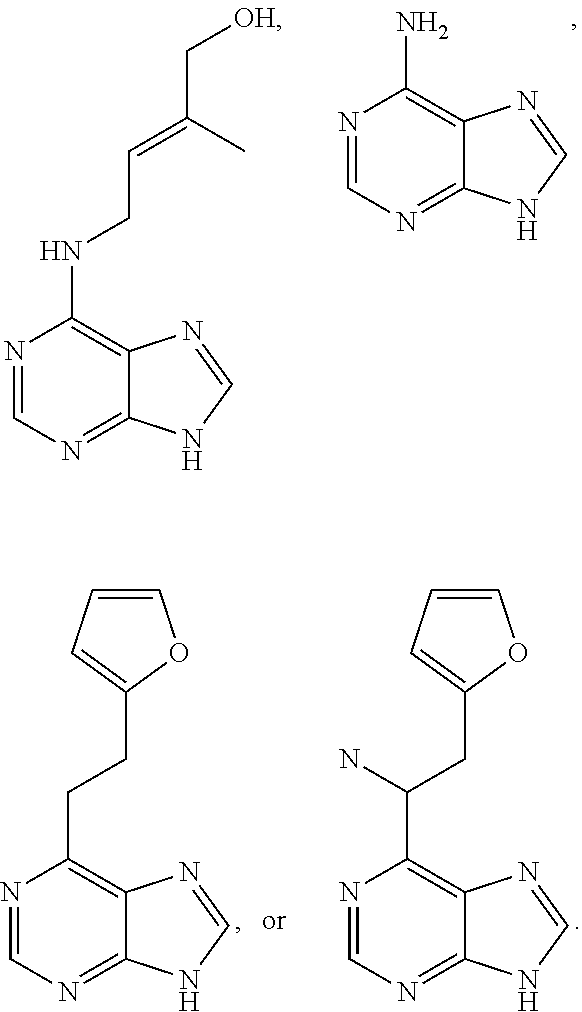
N1=CN=C2C(=C1NCC=C(C)C[OH])N=CN2.N1=CN=C2C(=C1N)N=CN2.N1=CN=C2C(=C1CCC1=CC=CO1)N=CN2.N1=CN=C2C(=C1C(CC1=CC=CO1)N)N=CN2
